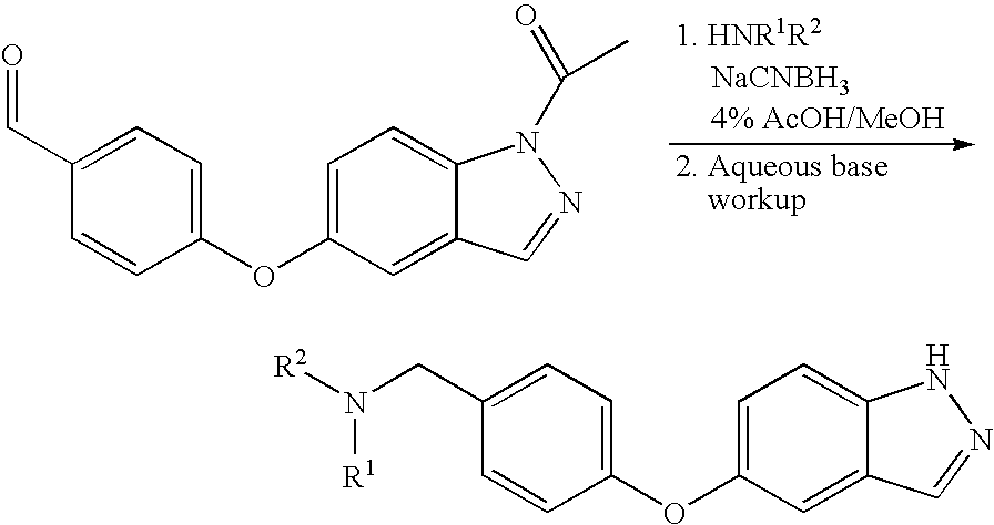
C(=O)C1=CC=C(OC2=CC=C3C(=C2)C=NN3C(=O)C)C=C1.C(C1=CC=C(OC2=CC=C3C(=C2)C=NN3)C=C1)N([R2])[R1]
